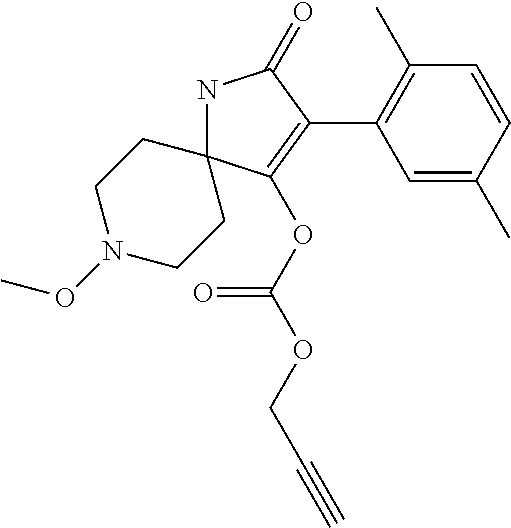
N1C2(C(OC(=O)OCC#C)=C(C3=C(C)C=CC(C)=C3)C1=O)CCN(OC)CC2
